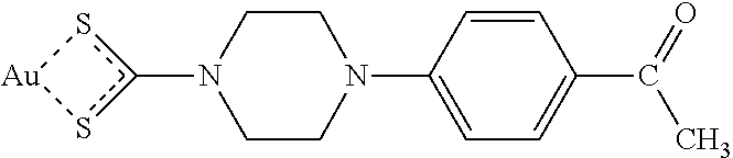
c1(N2CCN(C3=CC=C(C(=O)C)C=C3)CC2)s[Au]s1
